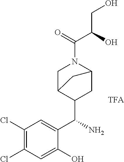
C1(Cl)=C(Cl)C=C(O)C(C(N)C2CC3N(C(=O)C(O)CO)CC2C3)=C1
